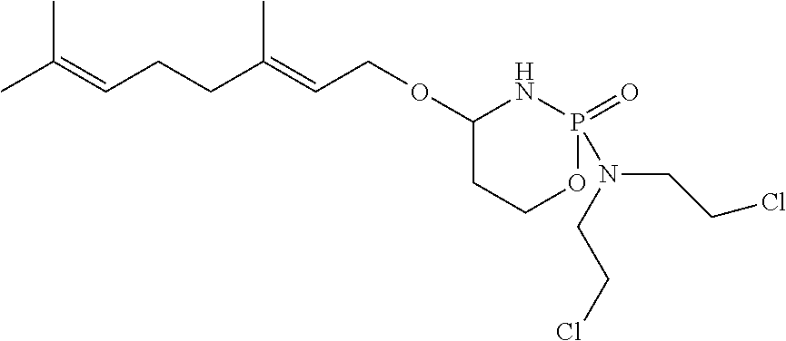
C(C(=CCOC1CCOP(=O)(N(CCCl)CCCl)N1)C)CC=C(C)C
